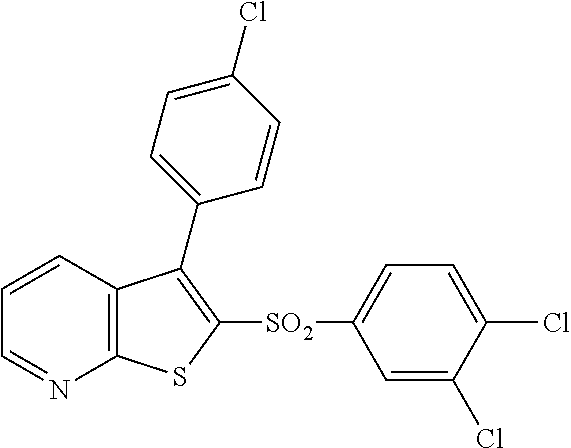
C1=CC2=C(N=C1)SC([SO2]C1=CC=C(Cl)C(Cl)=C1)=C2C1=CC=C(Cl)C=C1
